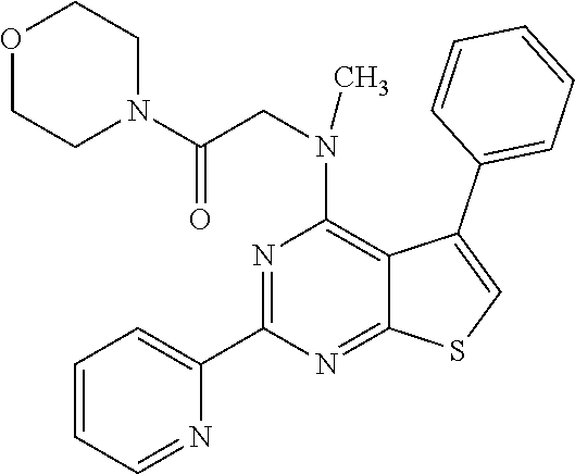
N1=C(C2=CC=CC=N2)N=C2C(=C1N(C)CC(N1CCOCC1)=O)C(C1=CC=CC=C1)=CS2
